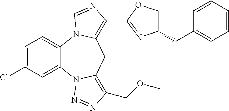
C1=C(Cl)C=C2C(=C1)N1C(=C(C3=NC(CC4=CC=CC=C4)CO3)N=C1)CC1=C(COC)N=NN21
